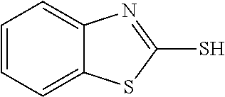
C1=CC=C2C(=C1)N=C(S)S2
